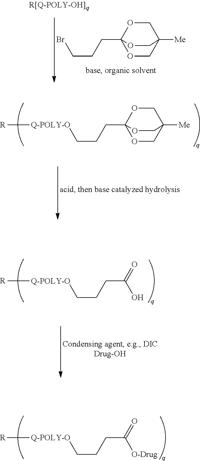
O=C([O-Drug])CCC[Q-POLY-O][R].C1OC2(CCCBr)OCC1([Me])CO2.C1OC2(CCC[Q-POLY-O][R])OCC1([Me])CO2.O=C(O)CCC[Q-POLY-O][R]
